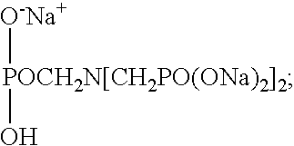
[O-Na+][POCH2N[CH2PO(ONa)2]2]O
